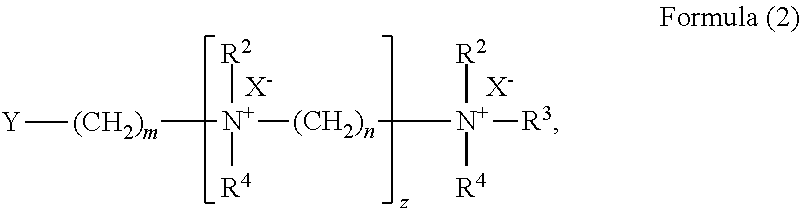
[(CH2)m]([N+]([R2])([R4])[(CH2)n][N+]([R2])([R3])[R4])[Y].[X-].[X-]
